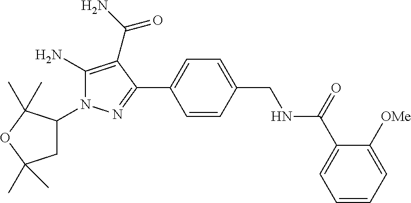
C1(N)=C(C(N)=O)C(C2=CC=C(CNC(C3=CC=CC=C3[OMe])=O)C=C2)=NN1C1CC(C)(C)OC1(C)C
